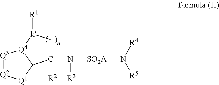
C1([R2])(N([R3])[SO2A]N([R5])[R4])C[k]([R1])[Q4]2C1[Q1][Q2][Q3]2
